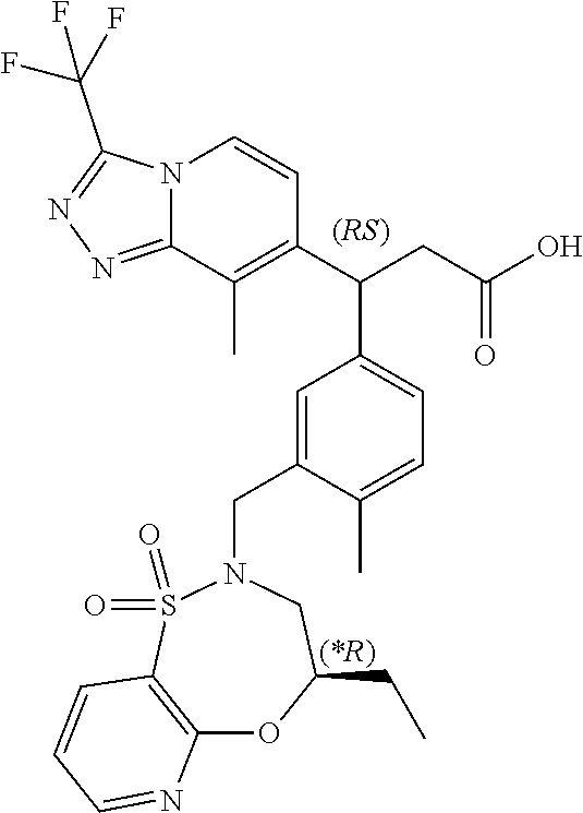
C1=C(CN2S(=O)(=O)C3=C(OC(CC)C2)N=CC=C3)C(C)=CC=C1C(C1=C(C)C2=NN=C(C(F)(F)F)N2C=C1)CC(O)=O
